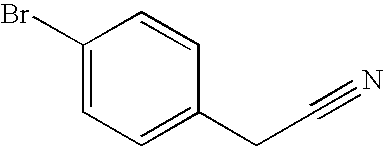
C1=C(Br)C=CC(CC#N)=C1
